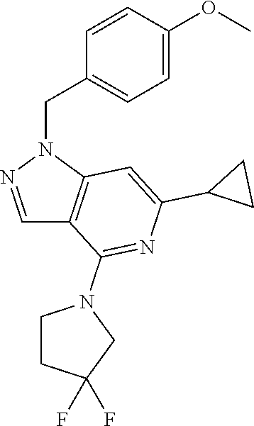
N1(CC2=CC=C(OC)C=C2)N=CC2=C1C=C(C1CC1)N=C2N1CCC(F)(F)C1
